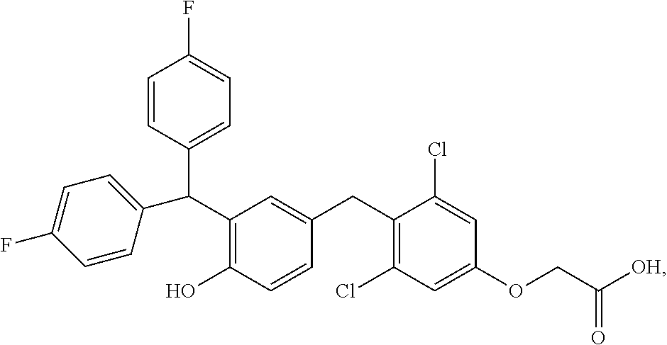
C(C1=C(O)C=CC(CC2=C(Cl)C=C(OCC([OH])=O)C=C2Cl)=C1)(C1=CC=C(F)C=C1)C1=CC=C(F)C=C1
